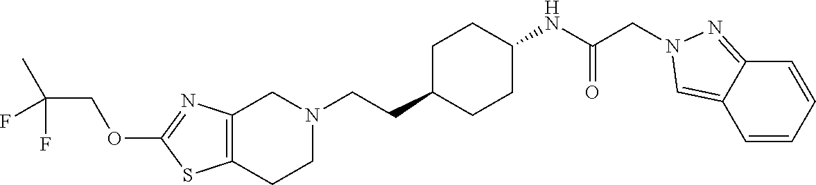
C12=C(CCN(CCC3CCC(NC(CN4N=C5C=CC=CC5=C4)=O)CC3)C1)SC(OCC(C)(F)F)=N2
